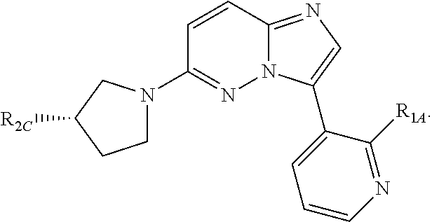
C1=CC2=NC=C(C3=CC=CN=C3[R1A])N2N=C1N1CCC([R2C])C1
